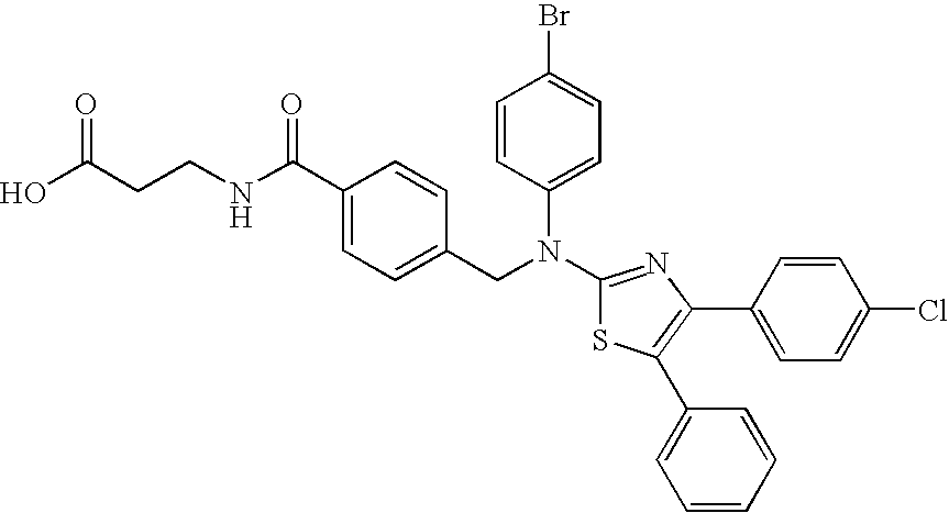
C1(C(NCCC(O)=O)=O)=CC=C(CN(C2=NC(C3=CC=C(Cl)C=C3)=C(C3=CC=CC=C3)S2)C2=CC=C(Br)C=C2)C=C1
